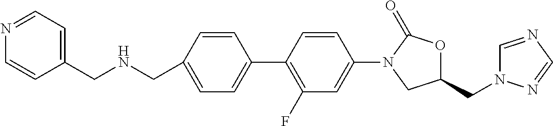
C1=C(CNCC2=CC=NC=C2)C=CC(C2=C(F)C=C(N3CC(CN4C=NC=N4)OC3=O)C=C2)=C1
